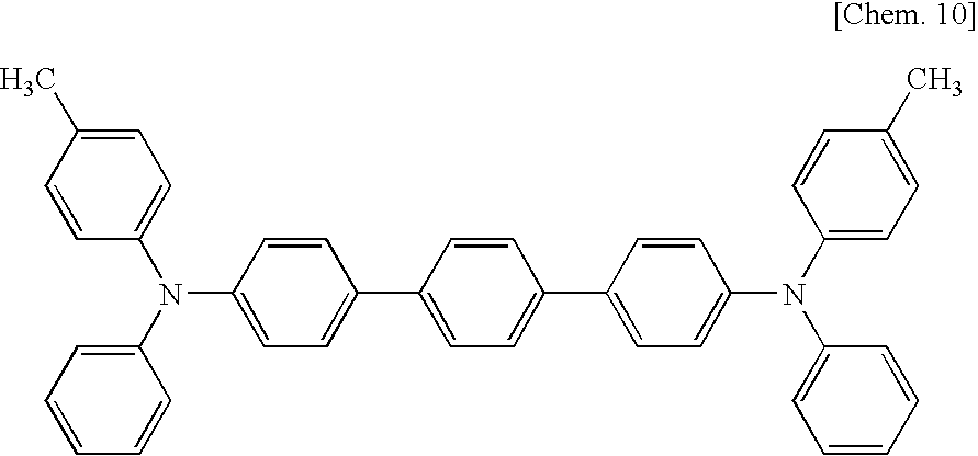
C1=C(C)C=CC(N(C2=CC=CC=C2)C2=CC=C(C3=CC=C(C4=CC=C(N(C5=CC=C(C)C=C5)C5=CC=CC=C5)C=C4)C=C3)C=C2)=C1
